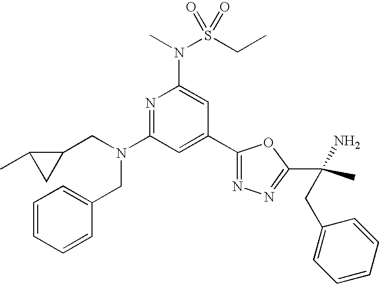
N1=C(N(CC2C(C)C2)CC2=CC=CC=C2)C=C(C2=NN=C(C(C)(N)CC3=CC=CC=C3)O2)C=C1N(S(CC)(=O)=O)C
